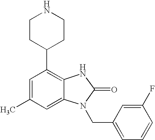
C1=C(C)C=C2C(=C1C1CCNCC1)NC(=O)N2CC1=CC=CC(F)=C1
